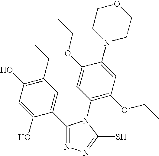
C1(C2=CC(CC)=C(O)C=C2O)=NN=C(S)N1C1=C(OCC)C=C(N2CCOCC2)C(OCC)=C1
